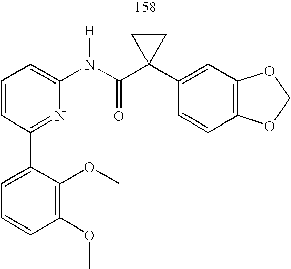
C1=CC=C(N(C(C2(C3=CC4=C(C=C3)OCO4)CC2)=O)[H])N=C1C1=CC=CC(OC)=C1OC
